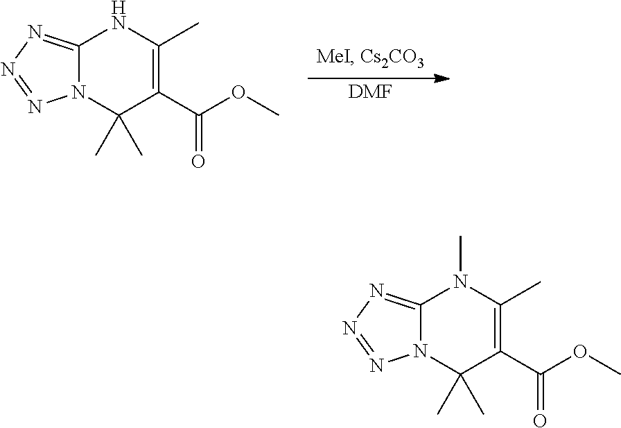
[DMF].C12=NN=NN1C(C)(C)C(C(OC)=O)=C(C)N2.C12=NN=NN1C(C)(C)C(C(OC)=O)=C(C)N2C
